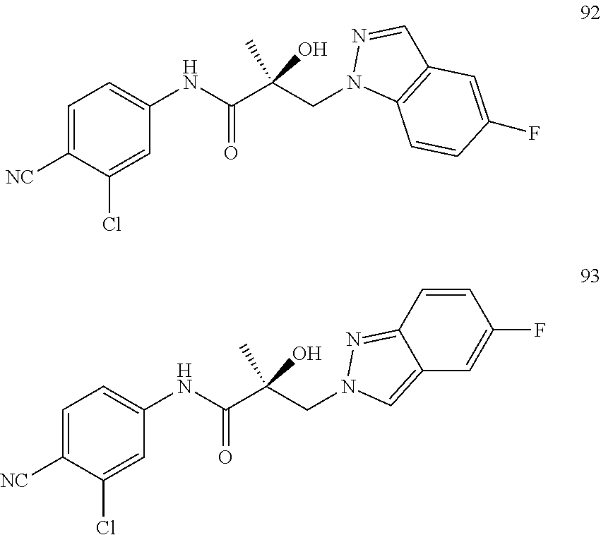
C1=C([NC])C(Cl)=CC(NC(C(CN2C3=C(C=N2)C=C(F)C=C3)(C)O)=O)=C1.C1=C([NC])C(Cl)=CC(NC(C(CN2C=C3C(=N2)C=CC(F)=C3)(C)O)=O)=C1
